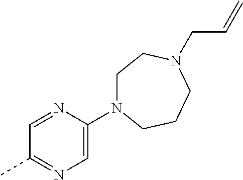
C1=NC(N2CCN(CC=C)CCC2)=CN=C1C
